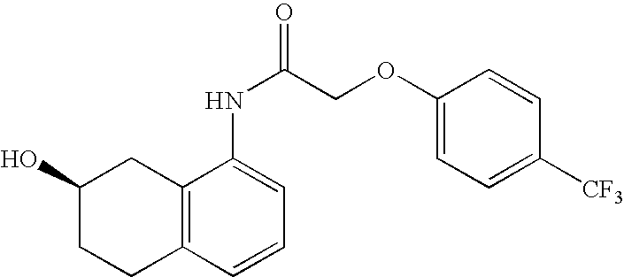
C12=C(C=CC=C1NC(=O)COC1=CC=C([CF3])C=C1)CCC(O)C2
